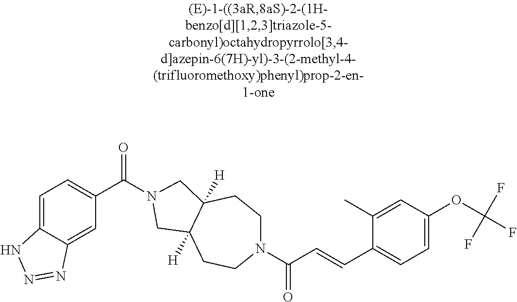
C1=C2C(=CC(C(=O)N3CC4([H])CCN(C(=O)C=CC5=CC=C(OC(F)(F)F)C=C5C)CCC4([H])C3)=C1)N=NN2
